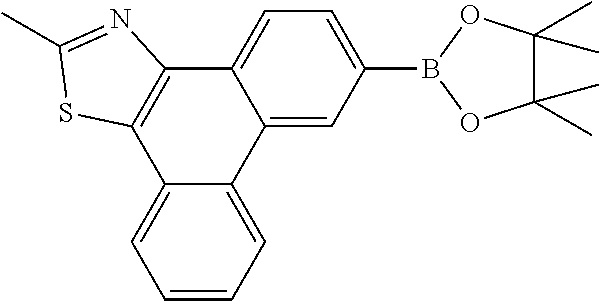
C12=C(C3=CC=C(B4OC(C)(C)C(C)(C)O4)C=C3C3=CC=CC=C13)N=C(C)S2
